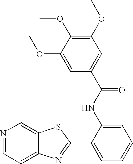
N1=CC=C2C(=C1)SC(C1=CC=CC=C1NC(C1=CC(OC)=C(OC)C(OC)=C1)=O)=N2
